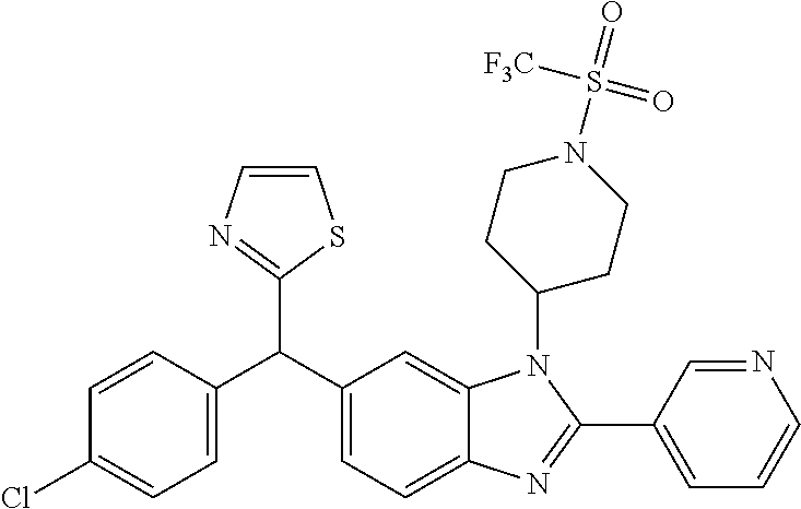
C1(Cl)=CC=C(C(C2=CC=C3C(=C2)N(C2CCN(S(=O)([F3C])=O)CC2)C(C2=CC=CN=C2)=N3)C2=NC=CS2)C=C1
